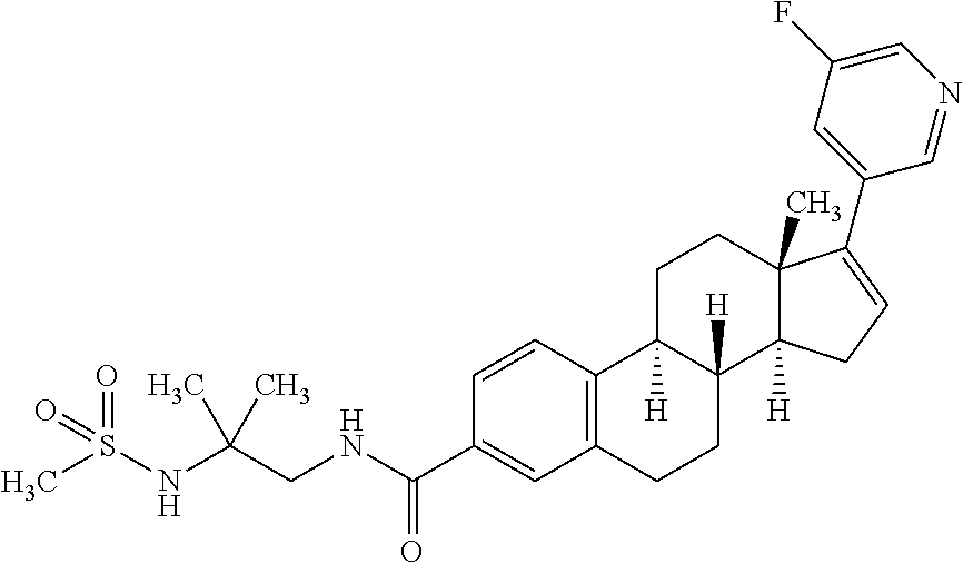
C12=C(C=CC(C(=O)NCC(NS(=O)(=O)C)(C)C)=C1)C1([H])C([H])(CC2)C2([H])C(C)(CC1)C(C1=CC(F)=CN=C1)=CC2
